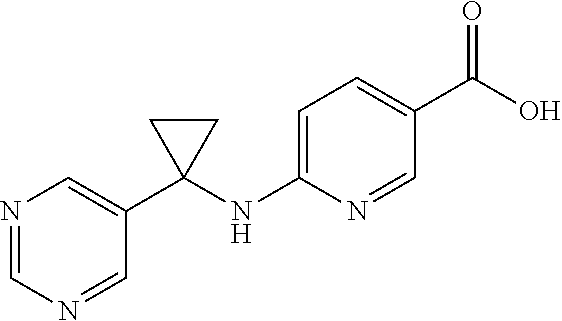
N1=CN=CC(C2(NC3=CC=C(C(O)=O)C=N3)CC2)=C1
